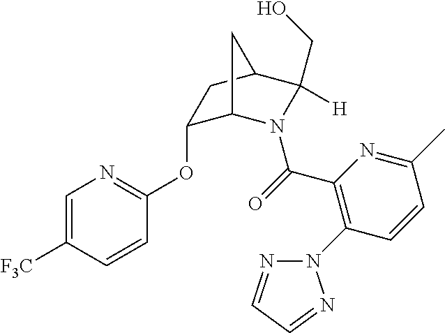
C1=C([F3C])C=CC(OC2C3N(C(=O)C4=C(N5N=CC=N5)C=CC(C)=N4)C([H])(CO)C(C2)C3)=N1
